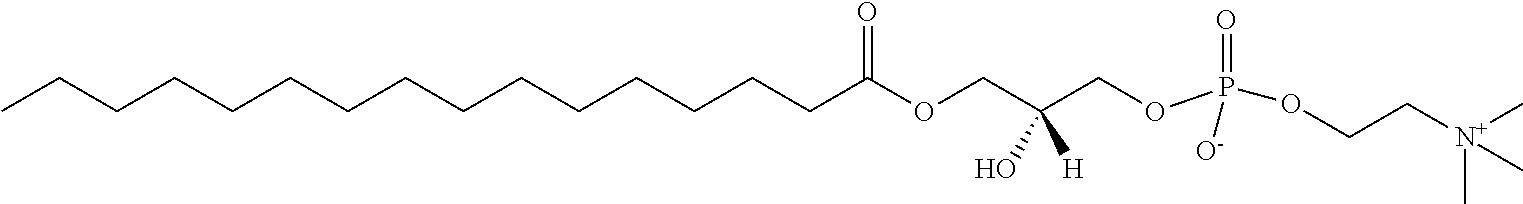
CCCCCCCCCCCCCCCC(OCC(COP(=O)(OCC[N+](C)(C)C)[O-])(O)[H])=O
